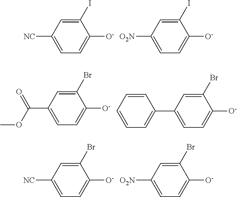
C1(I)=CC([NC])=CC=C1[O-].C1(I)=CC([O2N])=CC=C1[O-].C1(Br)=CC(C(OC)=O)=CC=C1[O-].C1(Br)=CC(C2=CC=CC=C2)=CC=C1[O-].C1(Br)=CC([NC])=CC=C1[O-].C1(Br)=CC([O2N])=CC=C1[O-]
